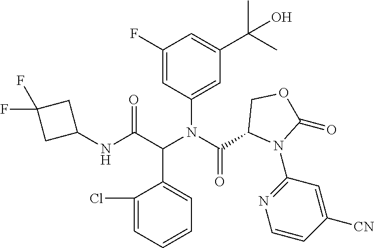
N(C(C(N(C(=O)C1N(C2=NC=CC([CN])=C2)C(=O)OC1)C1=CC(C(C)(C)O)=CC(F)=C1)C1=CC=CC=C1Cl)=O)C1CC(F)(F)C1
